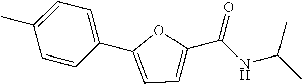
C1=C(C)C=CC(C2=CC=C(C(NC(C)C)=O)O2)=C1
